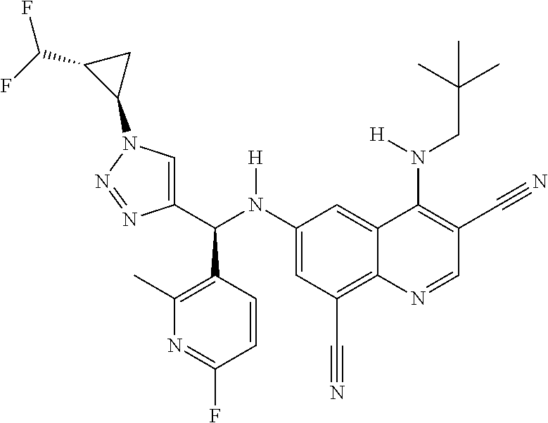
C1(N(C(C2=CN(C3CC3C(F)F)N=N2)C2=C(C)N=C(F)C=C2)[H])=CC(C#N)=C2C(=C1)C(N(CC(C)(C)C)[H])=C(C#N)C=N2
